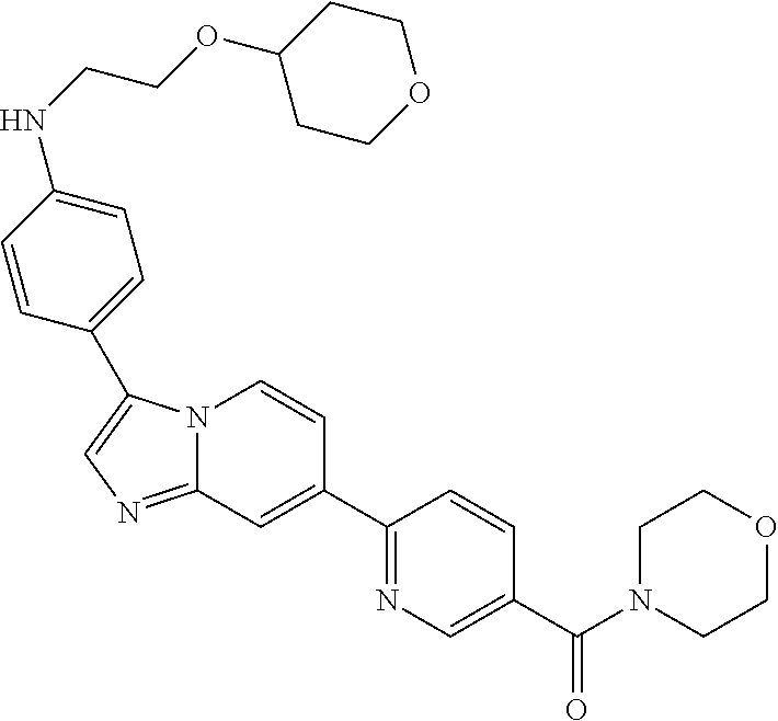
N12C(=NC=C1C1=CC=C(NCCOC3CCOCC3)C=C1)C=C(C1=NC=C(C(N3CCOCC3)=O)C=C1)C=C2
